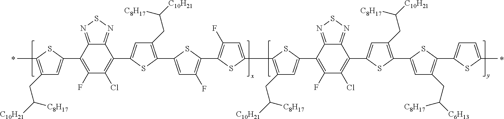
C1(CC([C10H21])[C8H17])=C(C)SC(C2=C(F)C(Cl)=C(C3=CC(CC([C10H21])[C8H17])=C(C4=CC(F)=C(C5=C(F)C=C(C6=C(CC([C10H21])[C8H17])C=C(C7=C(F)C(Cl)=C(C8=CC(CC([C10H21])[C8H17])=C(C9=CC(CC([C6H13])[C8H17])=C(C%10=CC=C(C)S%10)S9)S8)C8=NSN=C78)S6)S5)S4)S3)C3=NSN=C23)=C1.*.*
